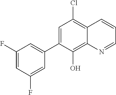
C1(F)=CC(F)=CC(C2=CC(Cl)=C3C(=C2O)N=CC=C3)=C1
